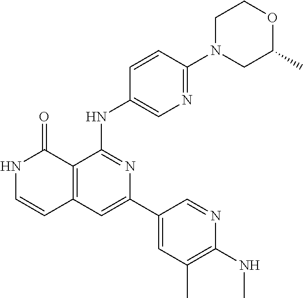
C1=CC(NC2=NC(C3=CC(C)=C(NC)N=C3)=CC3=C2C(=O)NC=C3)=CN=C1N1CC(C)OCC1
